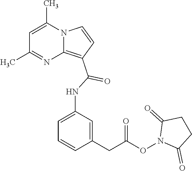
C1=C(C)N2C(=C(C(=O)NC3=CC=CC(CC(=O)ON4C(=O)CCC4=O)=C3)C=C2)N=C1C
